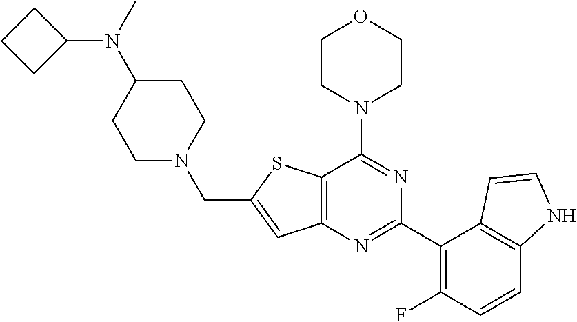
C12=C(N=C(C3=C(F)C=CC4=C3C=CN4)N=C1N1CCOCC1)C=C(CN1CCC(N(C3CCC3)C)CC1)S2
